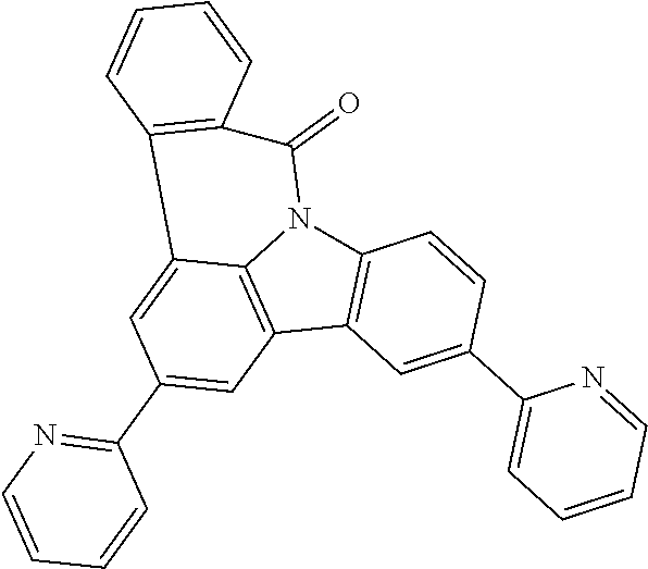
C12=C(C3=C4N1C(=O)C1=C(C4=CC(C4=NC=CC=C4)=C3)C=CC=C1)C=C(C1=CC=CC=N1)C=C2
